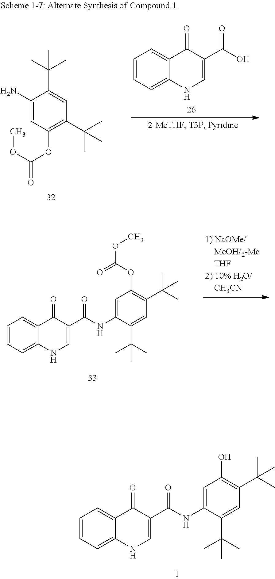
C1=CC=C2C(=C1)C(=O)C(C(NC1=CC(OC(OC)=O)=C(C(C)(C)C)C=C1C(C)(C)C)=O)=CN2.C1(N)=CC(OC(OC)=O)=C(C(C)(C)C)C=C1C(C)(C)C.C1=CC=C2C(=C1)C(=O)C(C(O)=O)=CN2.C1=CC=C2C(=C1)C(=O)C(C(NC1=CC(O)=C(C(C)(C)C)C=C1C(C)(C)C)=O)=CN2
